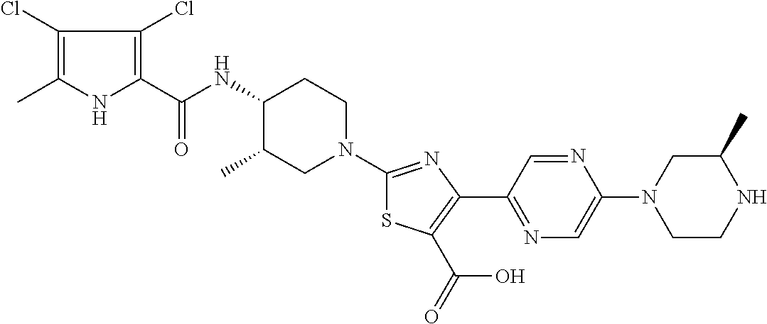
C1(Cl)=C(C)NC(C(NC2C(C)CN(C3=NC(C4=NC=C(N5CCNC(C)C5)N=C4)=C(C(=O)O)S3)CC2)=O)=C1Cl
